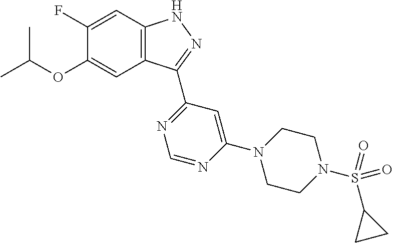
O(C1=CC2=C(C=C1F)NN=C2C1=NC=NC(N2CCN(S(C3CC3)(=O)=O)CC2)=C1)C(C)C
